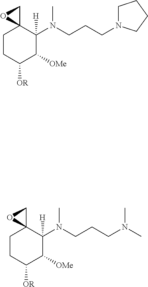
C1CC([OR])C([OMe])C(N(CCCN2CCCC2)C)([H])C12CO2.C1CC([OR])C([OMe])C(N(CCCN(C)C)C)([H])C12CO2
